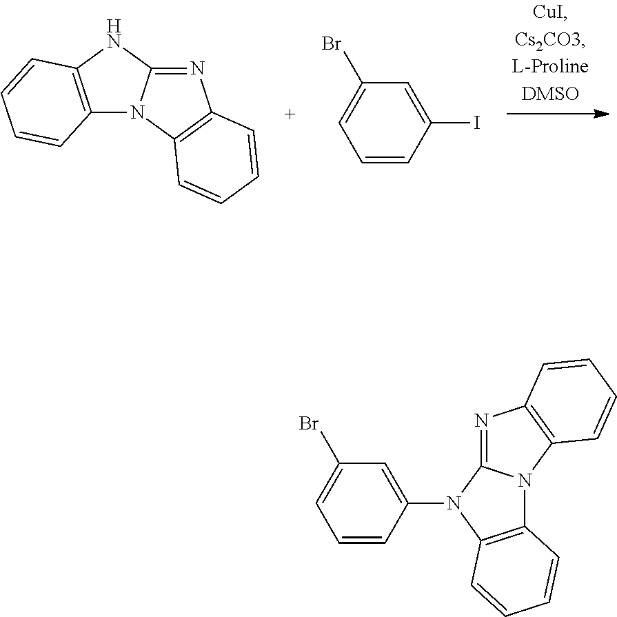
C12=NC3=C(N1C1=C(N2)C=CC=C1)C=CC=C3.C1(Br)=CC=CC(I)=C1.C12=NC3=C(N1C1=C(N2C2=CC(Br)=CC=C2)C=CC=C1)C=CC=C3
